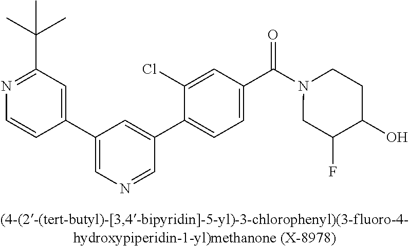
C1(C2=CN=CC(C3=CC=C(C(N4CC(F)C(O)CC4)=O)C=C3Cl)=C2)=CC(C(C)(C)C)=NC=C1
